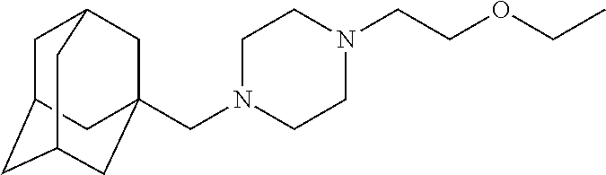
C1C2CC3CC(CN4CCN(CCOCC)CC4)(CC1C3)C2
